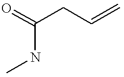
C(CC=C)(NC)=O
